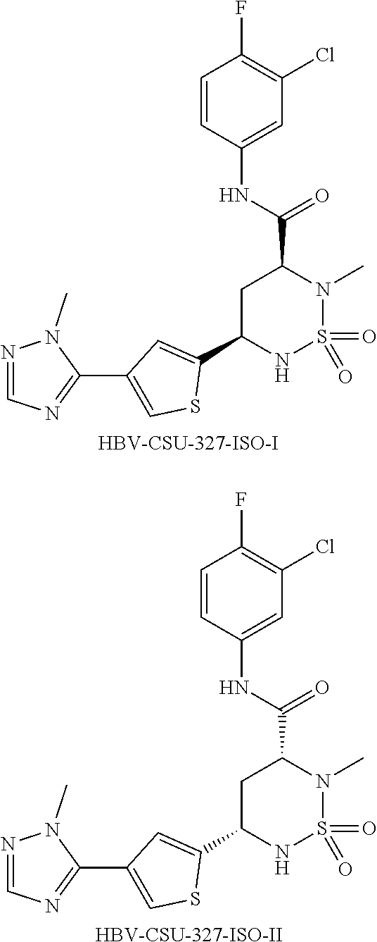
C1=CC(NC(C2CC(C3=CC(C4=NC=NN4C)=CS3)NS(=O)(=O)N2C)=O)=CC(Cl)=C1F.[HBV-CSU-327-ISO-I].C1=CC(NC(C2CC(C3=CC(C4=NC=NN4C)=CS3)NS(=O)(=O)N2C)=O)=CC(Cl)=C1F.[HBV-CSU-327-ISO-II]
